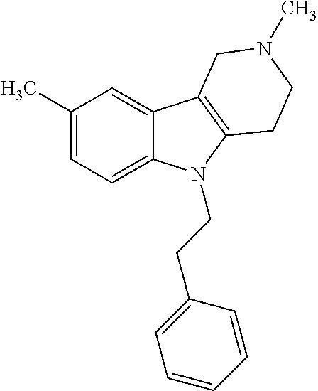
C1(C)=CC=C2C(=C1)C1=C(N2CCC2=CC=CC=C2)CCN(C)C1
